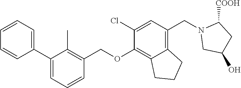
C1=CC=C(C2=CC=CC(COC3=C4C(=C(CN5CC(O)CC5[COOH])C=C3Cl)CCC4)=C2C)C=C1
